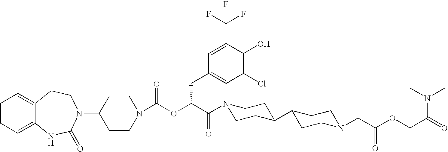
C1(N2C(=O)NC3=CC=CC=C3CC2)CCN(C(OC(C(=O)N2CCC(C3CCN(CC(OCC(=O)N(C)C)=O)CC3)CC2)CC2=CC(Cl)=C(O)C(C(F)(F)F)=C2)=O)CC1
